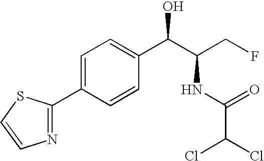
N1=C(C2=CC=C(C(C(CF)NC(C(Cl)Cl)=O)O)C=C2)SC=C1
